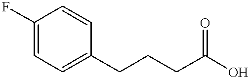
C1(F)=CC=C(CCCC(O)=O)C=C1
